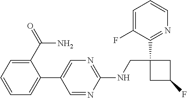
C1=NC(NCC2(C3=NC=CC=C3F)CC(F)C2)=NC=C1C1=CC=CC=C1C(N)=O
